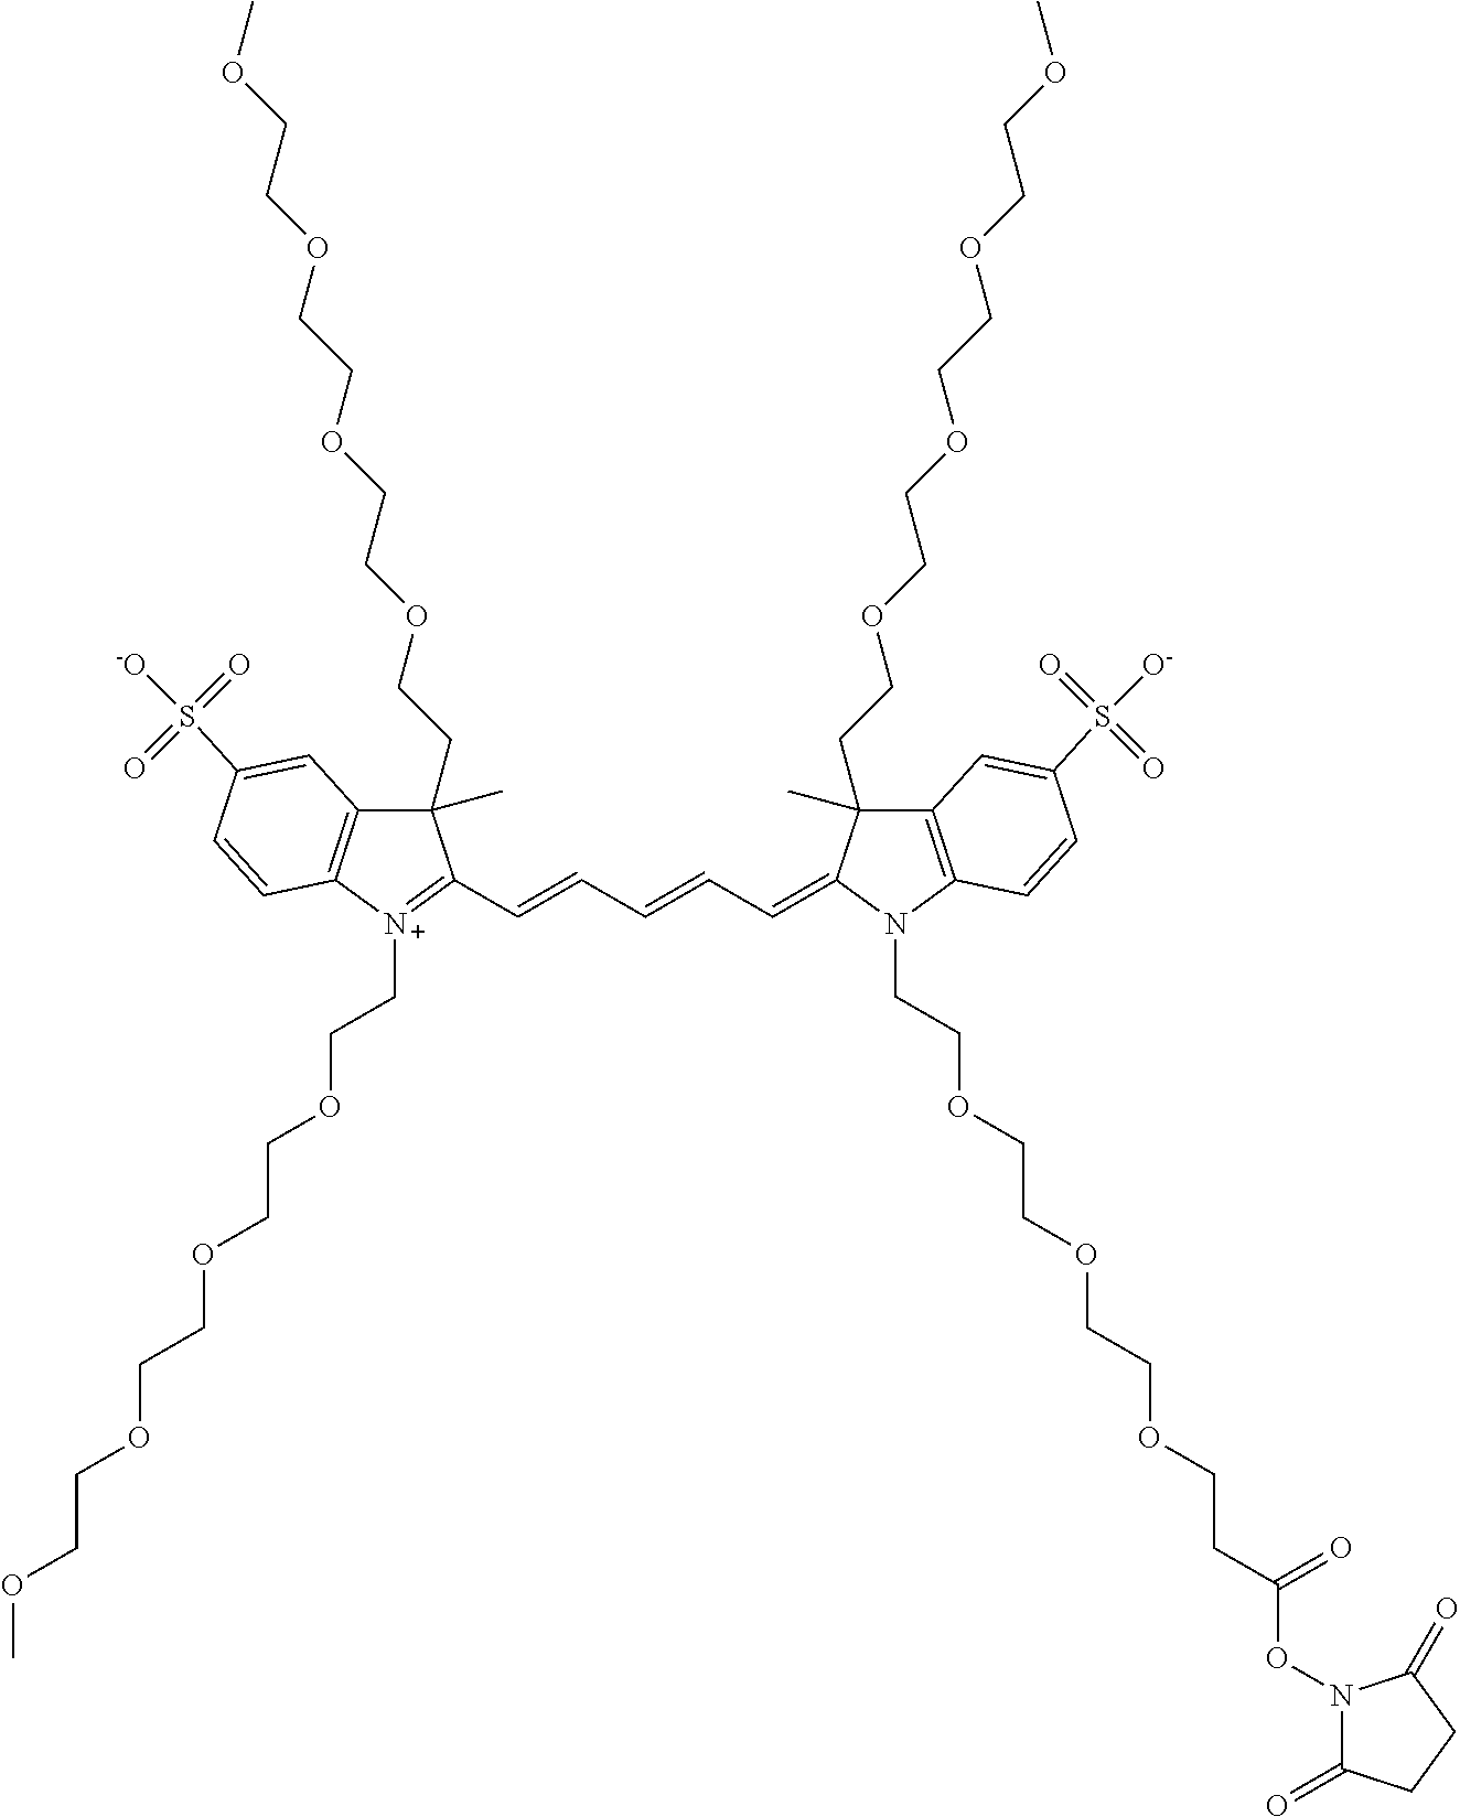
C1(C)(CCOCCOCCOCCOC)C2=C([N+](CCOCCOCCOCCOC)=C1C=CC=CC=C1N(CCOCCOCCOCCC(ON3C(=O)CCC3=O)=O)C3=C(C=C(S([O-])(=O)=O)C=C3)C1(C)CCOCCOCCOCCOC)C=CC(S([-O])(=O)=O)=C2
